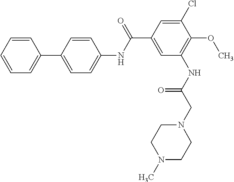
C1(C(NC2=CC=C(C3=CC=CC=C3)C=C2)=O)=CC(NC(CN2CCN(C)CC2)=O)=C(OC)C(Cl)=C1
